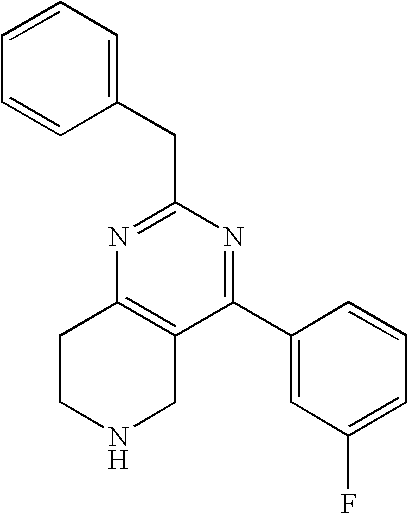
C1=CC=CC(CC2=NC3=C(C(C4=CC(F)=CC=C4)=N2)CNCC3)=C1
